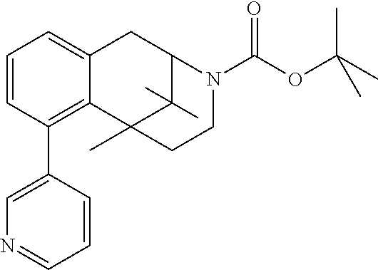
C12=CC=CC(C3=CN=CC=C3)=C1C1(C)C(C)(C)C(C2)N(C(OC(C)(C)C)=O)CC1
